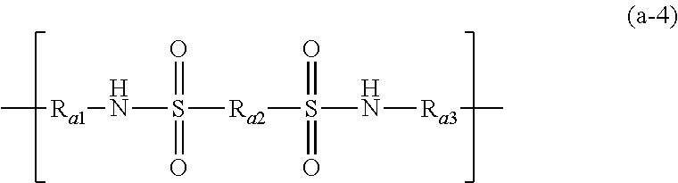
C[Ra1]NS([Ra2]S(N[Ra3]C)(=O)=O)(=O)=O
